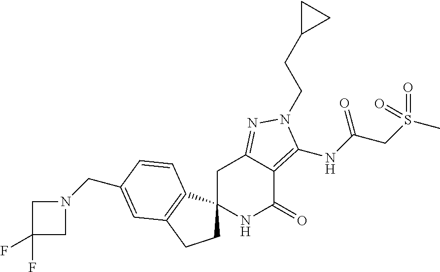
N1C(=O)C2=C(NC(CS(C)(=O)=O)=O)N(CCC3CC3)N=C2CC12CCC1=C2C=CC(CN2CC(F)(F)C2)=C1
